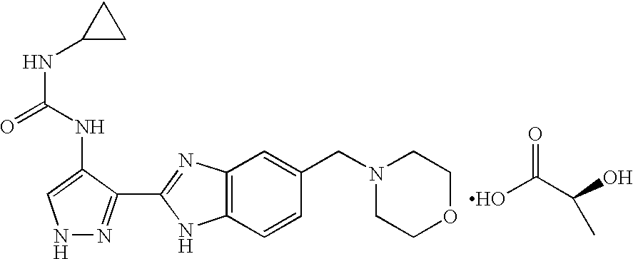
N1N=C(C2=NC3=C(N2)C=CC(CN2CCOCC2)=C3)C(NC(NC2CC2)=O)=C1.OC(C(O)C)=O
